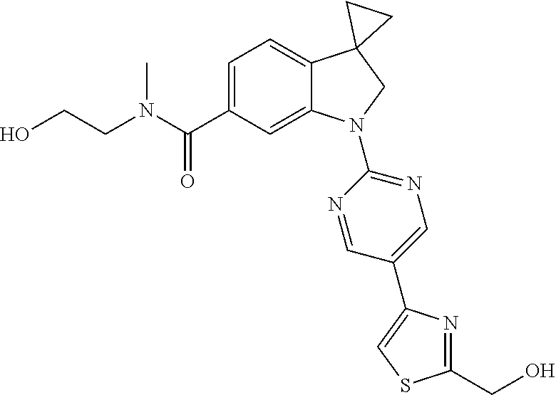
C(C1=CC=C2C(=C1)N(C1=NC=C(C3=CSC(CO)=N3)C=N1)CC21CC1)(=O)N(C)CCO
